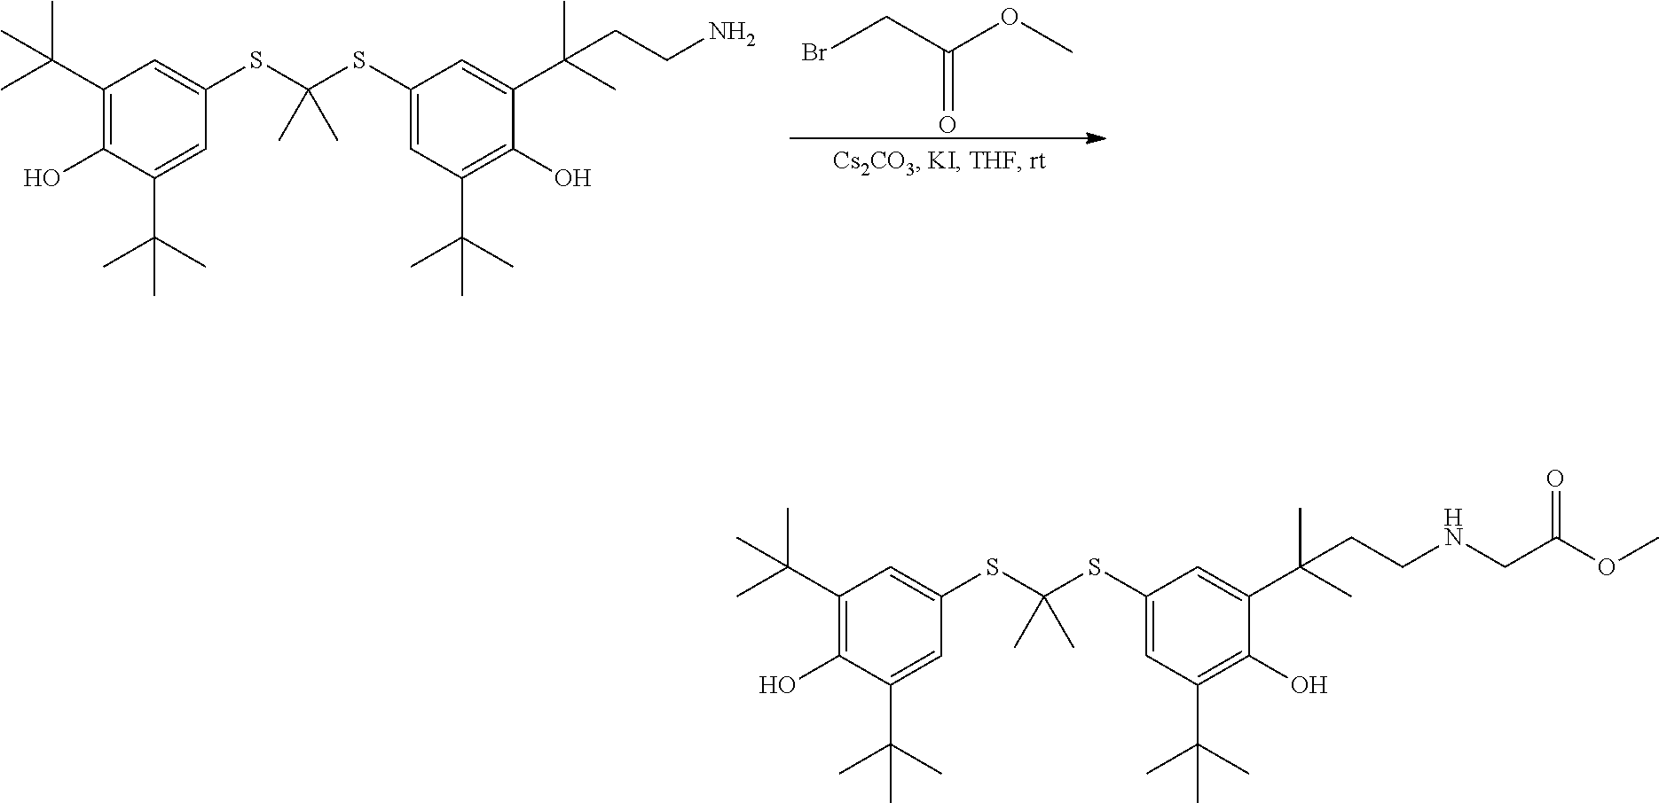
C1(C(C)(C)C)=C(O)C(C(C)(C)C)=CC(SC(SC2=CC(C(C)(C)C)=C(O)C(C(C)(C)CCNCC(OC)=O)=C2)(C)C)=C1.C1(C(C)(C)C)=C(O)C(C(C)(C)C)=CC(SC(SC2=CC(C(C)(C)C)=C(O)C(C(C)(C)CCN)=C2)(C)C)=C1.C(=O)(CBr)OC
